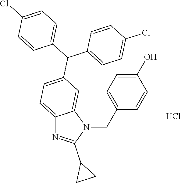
C1=C(O)C=CC(CN2C3=CC(C(C4=CC=C(Cl)C=C4)C4=CC=C(Cl)C=C4)=CC=C3N=C2C2CC2)=C1.Cl
